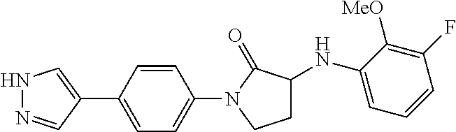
N1N=CC(C2=CC=C(N3CCC(NC4=CC=CC(F)=C4[MeO])C3=O)C=C2)=C1
